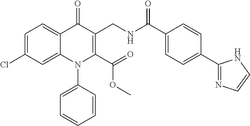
C1=C(Cl)C=C2C(=C1)C(=O)C(CNC(C1=CC=C(C3=NC=CN3)C=C1)=O)=C(C(=O)OC)N2C1=CC=CC=C1
